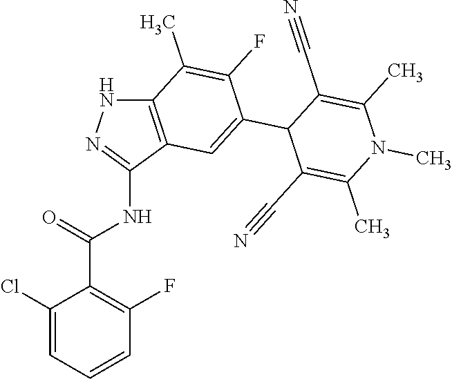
C12=C(C(NC(C3=C(F)C=CC=C3Cl)=O)=NN1)C=C(C1C(C#N)=C(C)N(C)C(C)=C1C#N)C(F)=C2C
